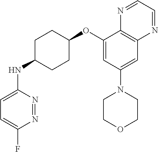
C1(OC2CCC(NC3=CC=C(F)N=N3)CC2)=CC(N2CCOCC2)=CC2=C1N=CC=N2
